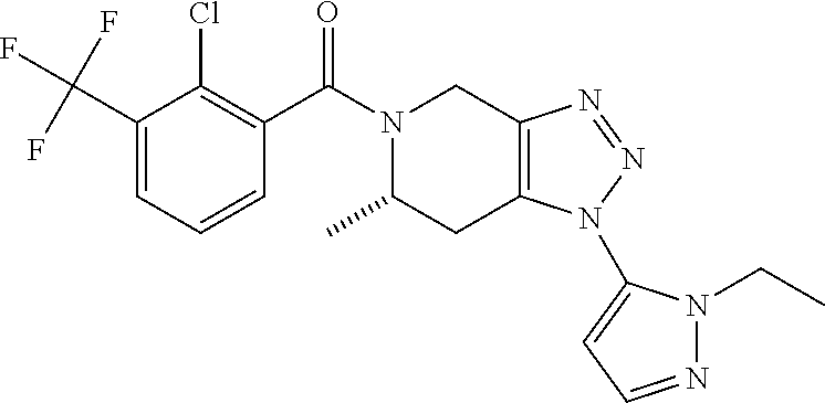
C(C1=CC=CC(C(N2CC3=C(CC2C)N(C2=CC=NN2CC)N=N3)=O)=C1Cl)(F)(F)F
